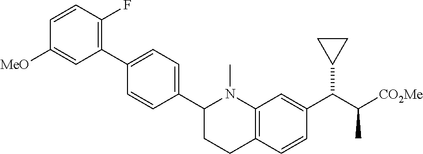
C1(C2=C(F)C=CC([MeO])=C2)=CC=C(C2CCC3=C(N2C)C=C(C(C([CO2Me])C)C2CC2)C=C3)C=C1
